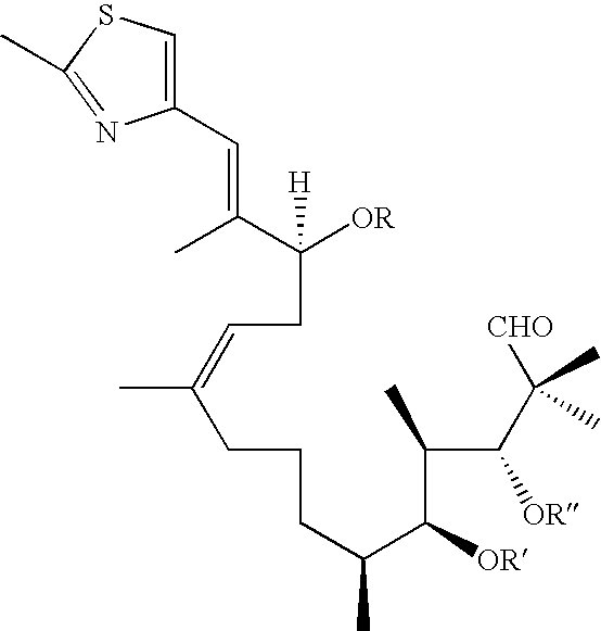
C1(C=C(C([OR])([H])CC=C(CCCC(C(C(C(C([CHO])(C)C)[OR])C)[OR])C)C)C)=CSC(C)=N1
